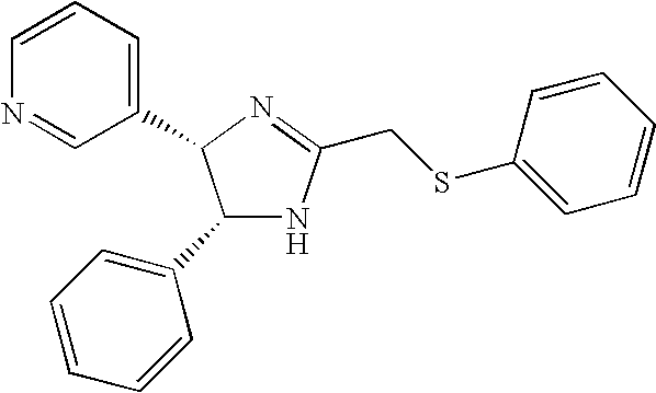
C1(C2=CC=CC=C2)NC(CSC2=CC=CC=C2)=NC1C1=CC=CN=C1
